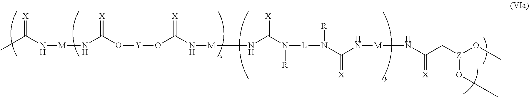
CC(N[M]NC(O[Y]OC(N[M]NC(N([L]N(C(N[M]NC(C[Z](OC)OC)=[X])=[X])[R])[R])=[X])=[X])=[X])=[X]
